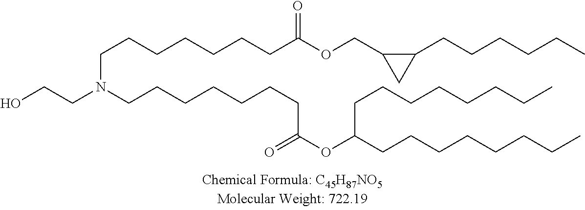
OCCN(CCCCCCCC(OC(CCCCCCCC)CCCCCCCC)=O)CCCCCCCC(OCC1CC1CCCCCC)=O
